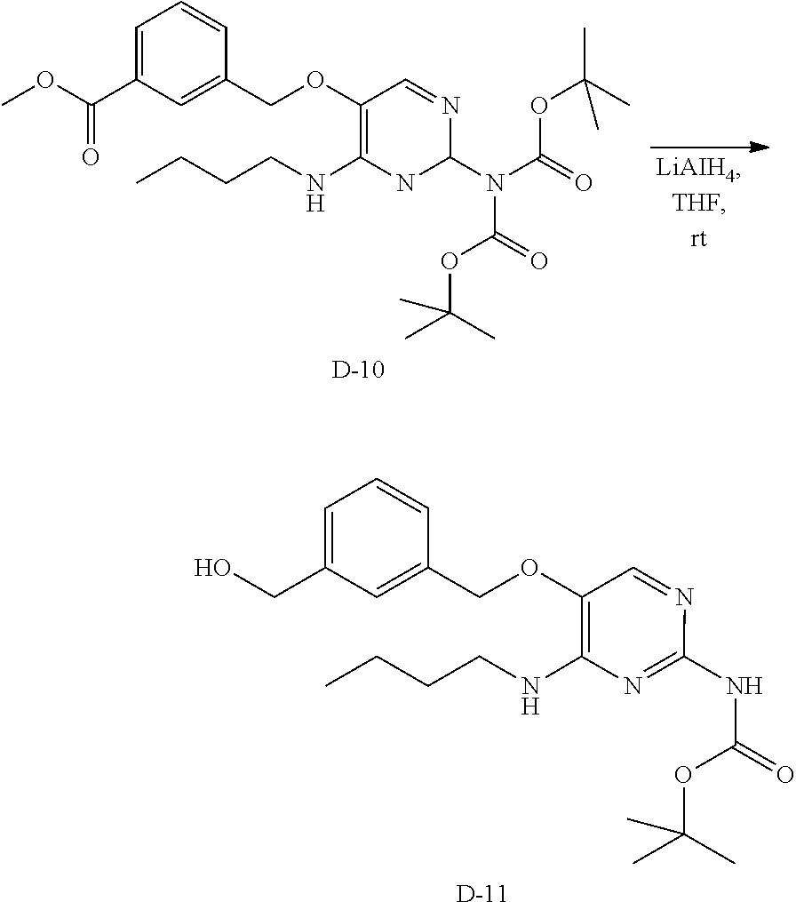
C(CCNC1=C(OCC2=CC(CO)=CC=C2)C=NC(NC(OC(C)(C)C)=O)=N1)C.[D].C(CCNC1=C(OCC2=CC(C(OC)=O)=CC=C2)C=NC(N(C(=O)OC(C)(C)C)C(OC(C)(C)C)=O)N1)C.[D]
